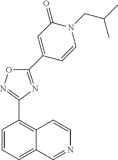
C1=CC=C2C(=C1C1=NOC(C3=CC(=O)N(CC(C)C)C=C3)=N1)C=CN=C2
